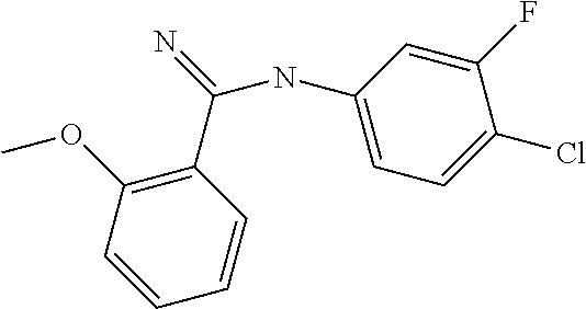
N(C1=CC=C(Cl)C(F)=C1)C(=N)C1=C(OC)C=CC=C1
